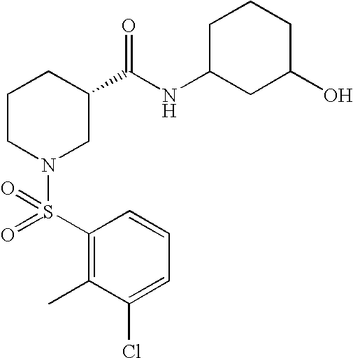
C1=CC(S(=O)(N2CC(C(NC3CC(O)CCC3)=O)CCC2)=O)=C(C)C(Cl)=C1
